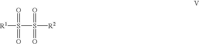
S(S([R2])(=O)=O)([R1])(=O)=O
